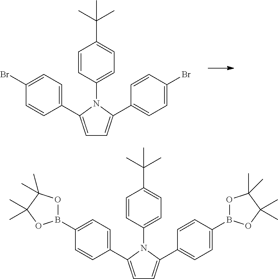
C1=C(C2=CC=C(Br)C=C2)N(C2=CC=C(C(C)(C)C)C=C2)C(C2=CC=C(Br)C=C2)=C1.C1=C(C2=CC=C(B3OC(C)(C)C(C)(C)O3)C=C2)N(C2=CC=C(C(C)(C)C)C=C2)C(C2=CC=C(B3OC(C)(C)C(C)(C)O3)C=C2)=C1
